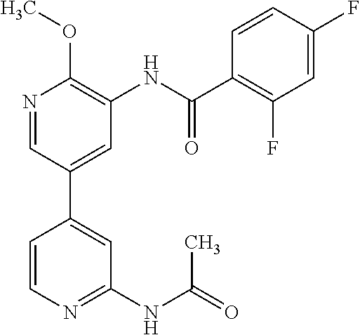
C1=CC(C2=CC(NC(C3=C(F)C=C(F)C=C3)=O)=C(OC)N=C2)=CC(NC(=O)C)=N1
